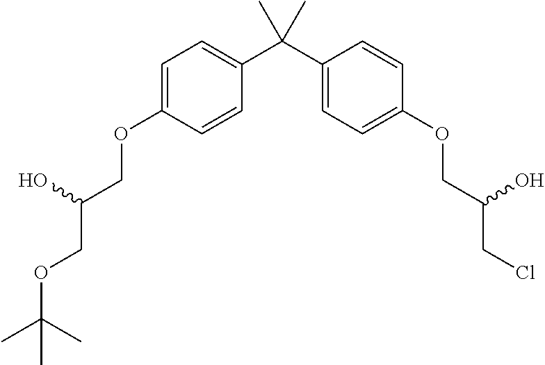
C1=CC(OCC(COC(C)(C)C)O)=CC=C1C(C1=CC=C(OCC(CCl)O)C=C1)(C)C
